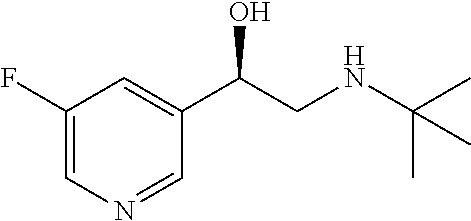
C1(F)=CN=CC(C(CNC(C)(C)C)O)=C1
